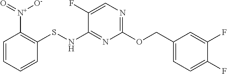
C1(SNC2=NC(OCC3=CC=C(F)C(F)=C3)=NC=C2F)=C([N+](=O)[O-])C=CC=C1
